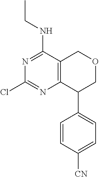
C12=C(C(NCC)=NC(Cl)=N1)COCC2C1=CC=C([CN])C=C1
